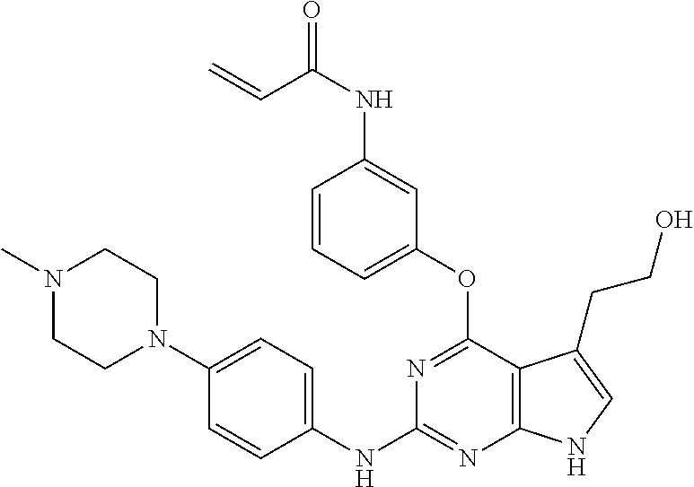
C1(NC2=NC3=C(C(OC4=CC=CC(NC(C=C)=O)=C4)=N2)C(CCO)=CN3)=CC=C(N2CCN(C)CC2)C=C1
